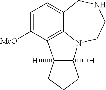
C1=C([MeO])C2=C3C(=C1)CNCCN3C1([H])C2([H])CCC1
